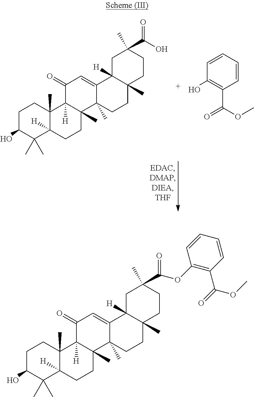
C1C(O)C(C)(C)C2([H])C(C)(C1)C1([H])C(C)(CC2)C2(C)C(=CC1=O)C1([H])C(C)(CC2)CCC(C)(C(O)=O)C1.C1=CC(O)=C(C(OC)=O)C=C1.C1C(O)C(C)(C)C2([H])C(C)(C1)C1([H])C(C)(CC2)C2(C)C(=CC1=O)C1([H])C(C)(CC2)CCC(C)(C(=O)OC2=C(C(=O)OC)C=CC=C2)C1
